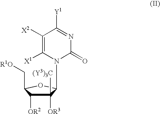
C1([(Y3)3C])([OR3])C([OR2])C(C[R1O])OC1N1C(=O)N=C([Y1])C([X2])=C1[X1]
